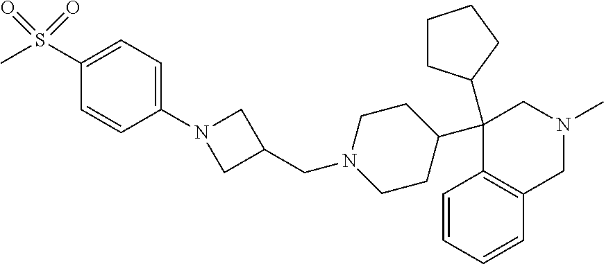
C1(C2CCN(CC3CN(C4=CC=C(S(C)(=O)=O)C=C4)C3)CC2)(C2CCCC2)C2=C(CN(C)C1)C=CC=C2
